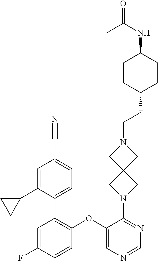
C1=C(F)C=CC(OC2=CN=CN=C2N2CC3(C2)CN(CCC2CCC(NC(=O)C)CC2)C3)=C1C1=CC=C(C#N)C=C1C1CC1
